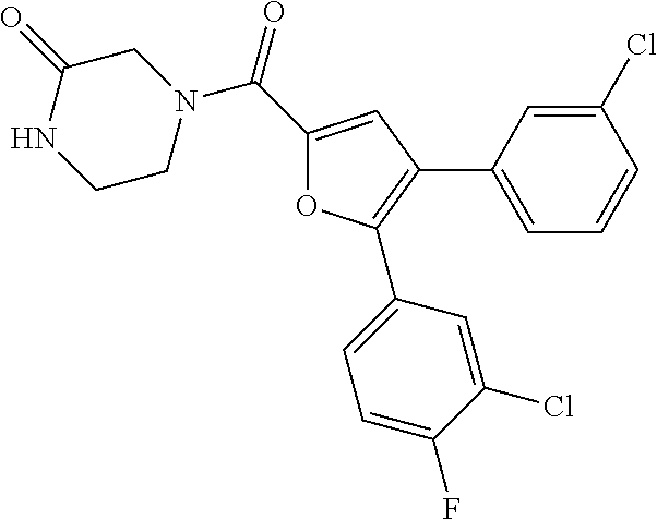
C1(C(N2CC(=O)NCC2)=O)=CC(C2=CC=CC(Cl)=C2)=C(C2=CC=C(F)C(Cl)=C2)O1
